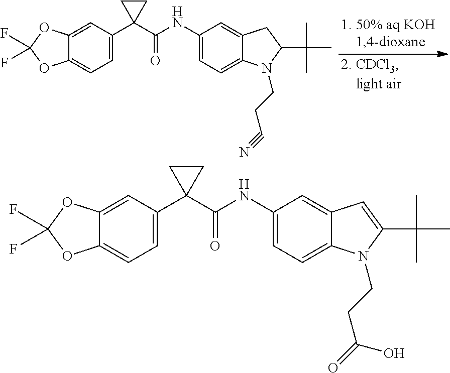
C1=C(C2(C(NC3=CC=C4C(=C3)CC(C(C)(C)C)N4CCC#N)=O)CC2)C=C2C(=C1)OC(F)(F)O2.C1=C(C2(C(NC3=CC=C4C(=C3)C=C(C(C)(C)C)N4CCC(=O)O)=O)CC2)C=C2C(=C1)OC(F)(F)O2
